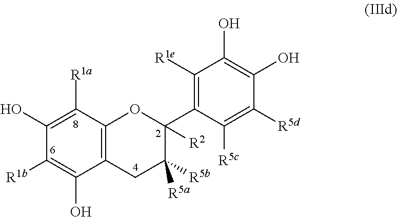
C12=C(C([R1a])=C(O)C([R1b])=C1O)OC(C1=C([R1e])C(O)=C(O)C([R5d])=C1[R5c])([R2])C([R5b])([R5a])C2
